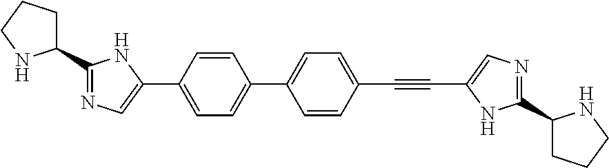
N1=C(C2CCCN2)NC(C#CC2=CC=C(C3=CC=C(C4=CN=C(C5CCCN5)N4)C=C3)C=C2)=C1
